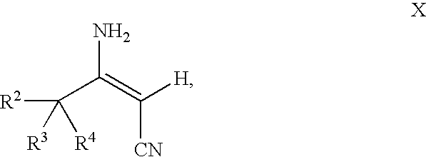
[R2]C(C(N)=C([CN])[H])([R4])[R3]
